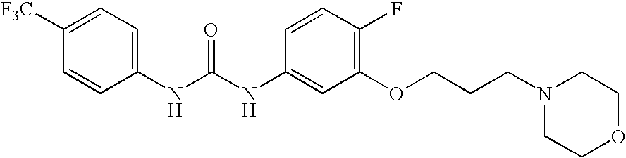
C1([F3C])=CC=C(NC(NC2=CC(OCCCN3CCOCC3)=C(F)C=C2)=O)C=C1
